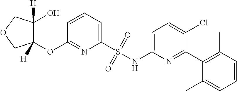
C1=CC=C(S(NC2=CC=C(Cl)C(C3=C(C)C=CC=C3C)=N2)(=O)=O)N=C1OC1([H])C(O)([H])COC1
